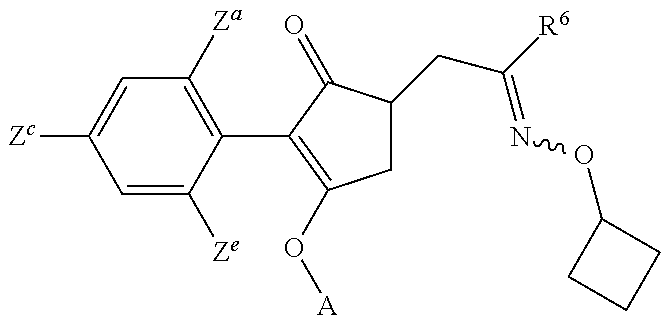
C1=C([Ze])C(C2=C(O[A])CC(CC(=NOC3CCC3)[R6])C2=O)=C([Za])C=C1[Zc]
